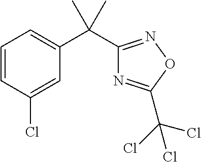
C1=CC(Cl)=CC(C(C2=NOC(C(Cl)(Cl)Cl)=N2)(C)C)=C1
